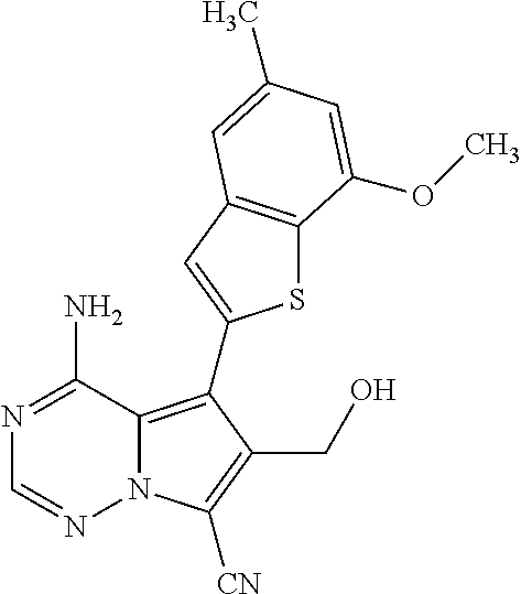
N1=C(N)C2=C(C3=CC4=C(S3)C(OC)=CC(C)=C4)C(CO)=C([CN])N2N=C1
